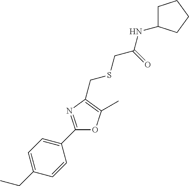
C1=C(CC)C=CC(C2=NC(CSCC(NC3CCCC3)=O)=C(C)O2)=C1
